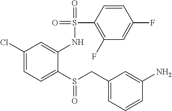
C1(Cl)=CC=C(S(=O)CC2=CC=CC(N)=C2)C(NS(=O)(=O)C2=C(F)C=C(F)C=C2)=C1
